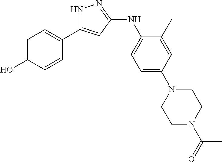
N1C(C2=CC=C(O)C=C2)=CC(NC2=CC=C(N3CCN(C(=O)C)CC3)C=C2C)=N1
